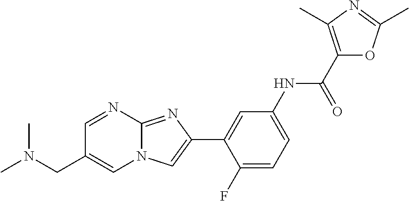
C1=NC2=NC(C3=CC(NC(C4=C(C)N=C(C)O4)=O)=CC=C3F)=CN2C=C1CN(C)C
